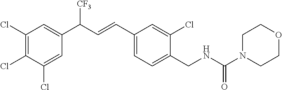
C1(Cl)=C(Cl)C(Cl)=CC(C([CF3])C=CC2=CC=C(CNC(N3CCOCC3)=O)C(Cl)=C2)=C1
